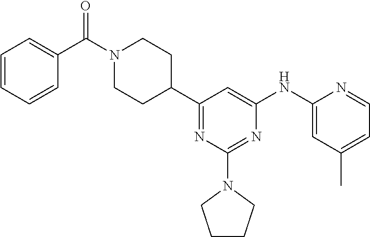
C1=CC=CC(C(N2CCC(C3=NC(N4CCCC4)=NC(NC4=CC(C)=CC=N4)=C3)CC2)=O)=C1
